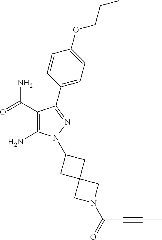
C1(C(=O)N)=C(N)N(C2CC3(C2)CN(C(=O)C#CC)C3)N=C1C1=CC=C(OCCC)C=C1
